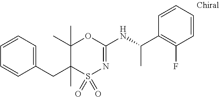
C1(CC2(C)C(C)(C)OC(NC(C)C3=C(F)C=CC=C3)=NS2(=O)=O)=CC=CC=C1
